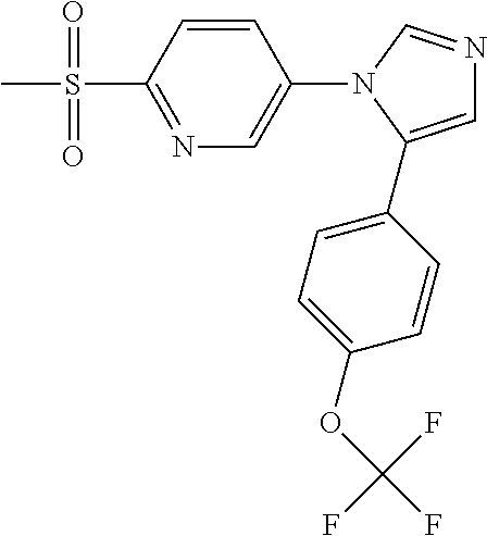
N1=C(S(C)(=O)=O)C=CC(N2C(C3=CC=C(OC(F)(F)F)C=C3)=CN=C2)=C1
